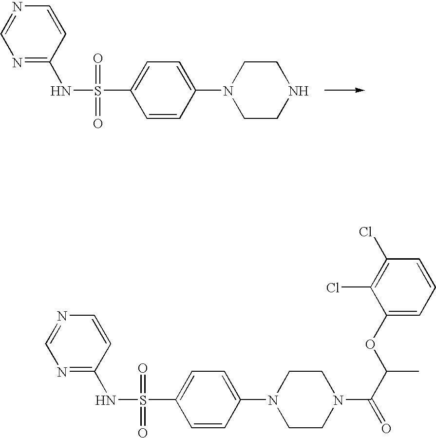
N(S(=O)(=O)C1=CC=C(N2CCNCC2)C=C1)C1=NC=NC=C1.N(S(=O)(=O)C1=CC=C(N2CCN(C(C(OC3=CC=CC(Cl)=C3Cl)C)=O)CC2)C=C1)C1=NC=NC=C1
